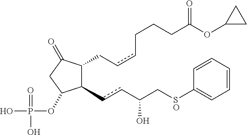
C1(ccC(C[SO]C2=CC=CC=C2)O)C(CccCCCC(OC2CC2)=O)C(=O)CC1OP(=O)(O)O
